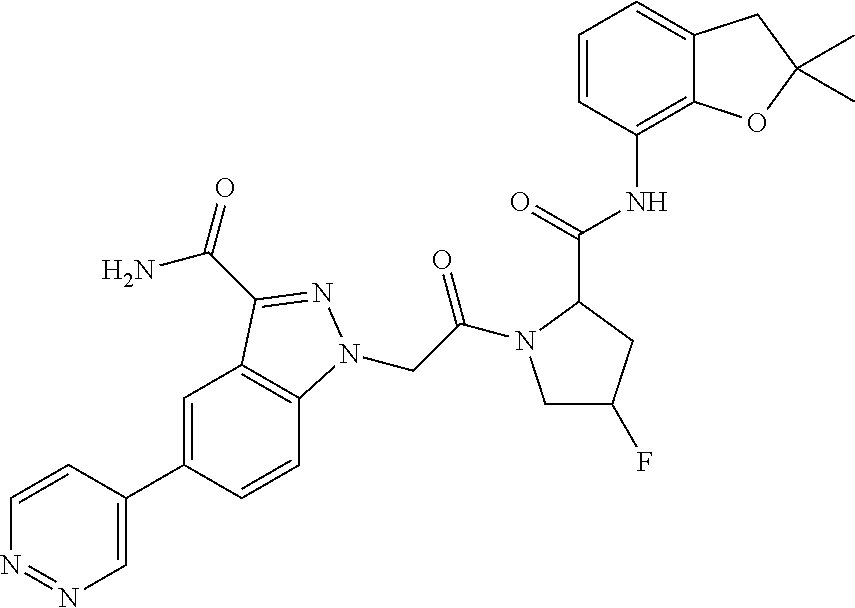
C1=CC(C2=CC3=C(C=C2)N(CC(=O)N2CC(F)CC2C(NC2=C4C(=CC=C2)CC(C)(C)O4)=O)N=C3C(N)=O)=CN=N1
